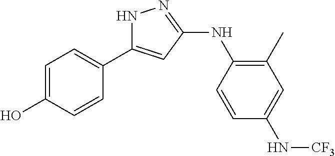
N1C(C2=CC=C(O)C=C2)=CC(NC2=C(C)C=C(N[CF3])C=C2)=N1
